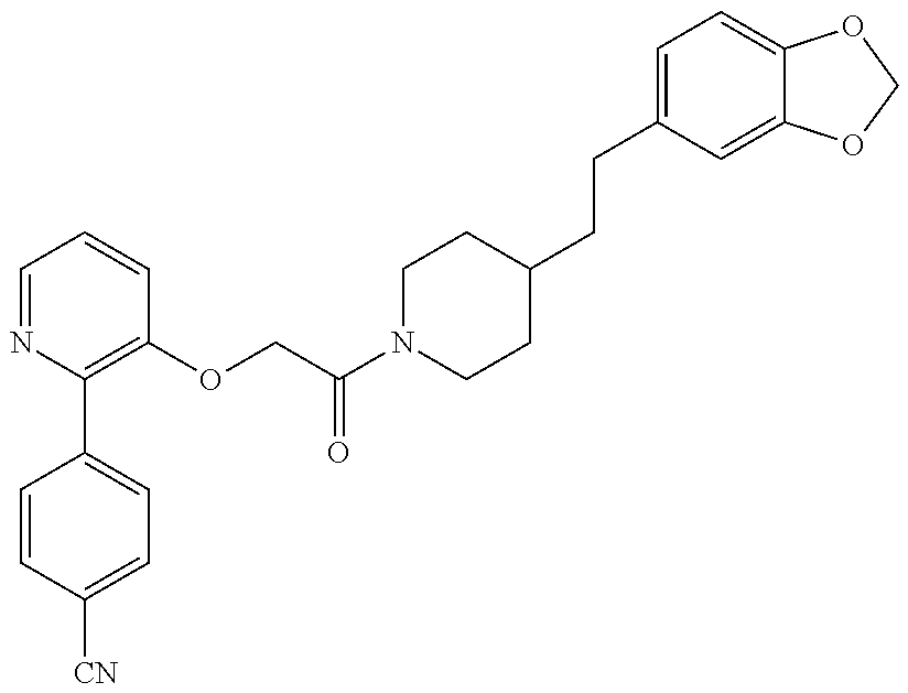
C1=CC([CN])=CC=C1C1=C(OCC(N2CCC(CCC3=CC=C4C(=C3)OCO4)CC2)=O)C=CC=N1
